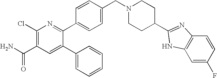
C1(Cl)=C(C(=O)N)C=C(C2=CC=CC=C2)C(C2=CC=C(CN3CCC(C4=NC5=C(C=C(F)C=C5)N4)CC3)C=C2)=N1
